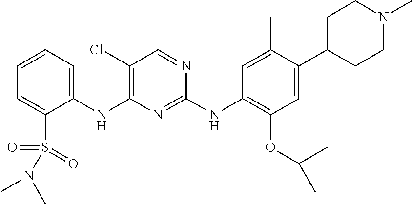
C1(NC2=C(Cl)C=NC(NC3=C(OC(C)C)C=C(C4CCN(C)CC4)C(C)=C3)=N2)=CC=CC=C1S(=O)(=O)N(C)C
